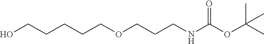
OCCCCCOCCCNC(OC(C)(C)C)=O
